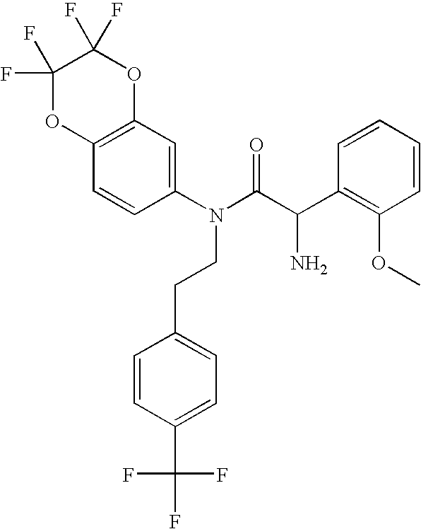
C1(N(C(C(C2=C(OC)C=CC=C2)N)=O)CCC2=CC=C(C(F)(F)F)C=C2)=CC2=C(C=C1)OC(F)(F)C(F)(F)O2
